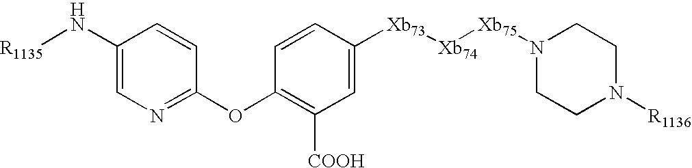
[R1135]NC1=CN=C(OC2=C([COOH])C=C([Xb73][Xb74][Xb75]N3CCN([R1136])CC3)C=C2)C=C1
